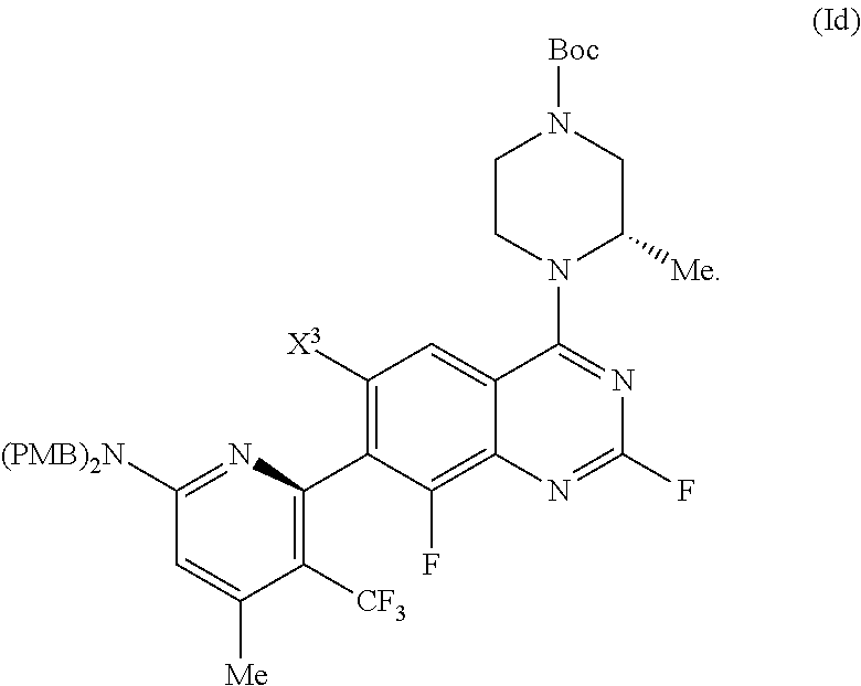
C1([(PMB)2N])=NC(C2=C([X3])C=C3C(=C2F)N=C(F)N=C3N2CCN([Boc])CC2[Me])=C([CF3])C([Me])=C1
